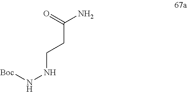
[Boc]NNCCC(N)=O
